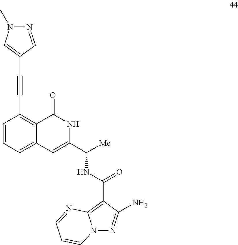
C1=CC=C2C(=C1C#CC1=CN(C)N=C1)C(=O)NC(C([Me])NC(C1=C3N(N=C1N)C=CC=N3)=O)=C2
